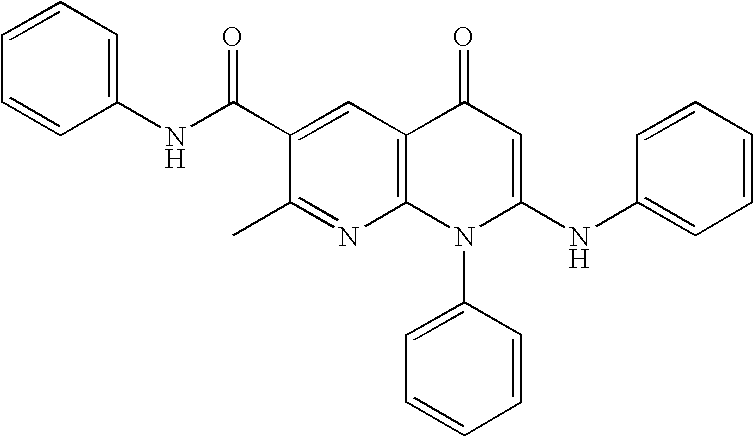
C1(C)=NC2=C(C=C1C(NC1=CC=CC=C1)=O)C(=O)C=C(NC1=CC=CC=C1)N2C1=CC=CC=C1
